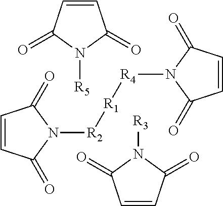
C1=CC(=O)N([R5])C1=O.C1=CC(=O)N([R2][R1][R4]N2C(=O)C=CC2=O)C1=O.C1=CC(=O)N([R3])C1=O
